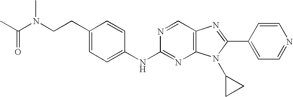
C1(CCN(C(C)=O)C)=CC=C(NC2=NC3=C(C=N2)N=C(C2=CC=NC=C2)N3C2CC2)C=C1
